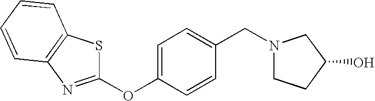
C1(CN2CCC(O)C2)=CC=C(OC2=NC3=C(C=CC=C3)S2)C=C1
